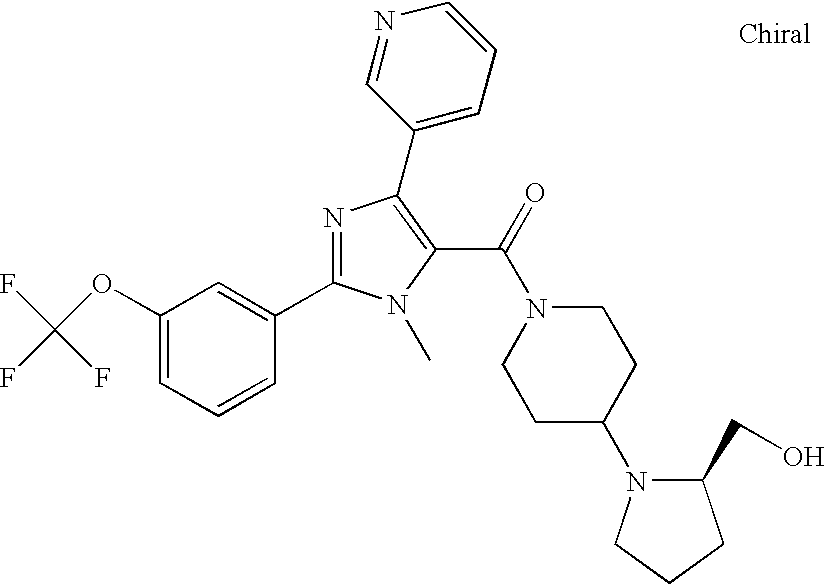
FC(F)(F)OC1=CC=CC(C2=NC(C3=CC=CN=C3)=C(C(=O)N3CCC(N4C(CO)CCC4)CC3)N2C)=C1
